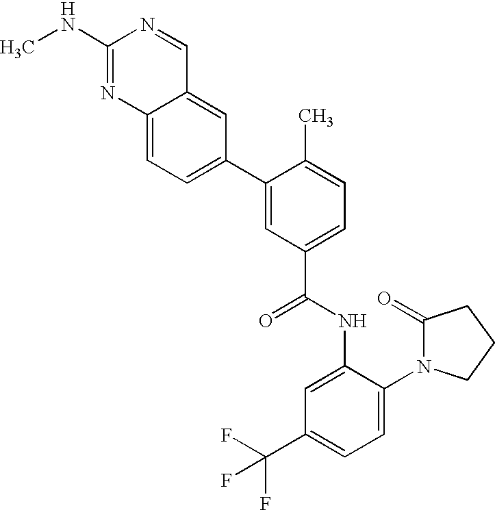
C12=CC=C(C3=CC(C(NC4=CC(C(F)(F)F)=CC=C4N4C(=O)CCC4)=O)=CC=C3C)C=C1C=NC(NC)=N2
